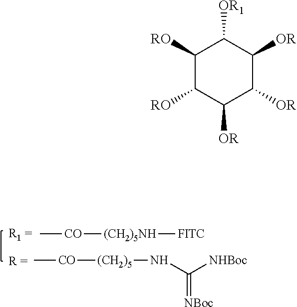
C[CO][(CH2)5]NC([NHBoc])=[NBoc].C[CO][(CH2)5NH][FITC].C1([RO])C([RO])C([OR])C([OR])C([OR])C1[OR1]
